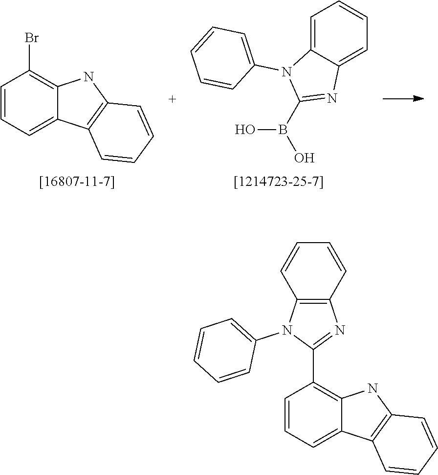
C1=CC=C2C(=C1Br)NC1=C2C=CC=C1.C1=C2C(=CC=C1)N=C(B(O)O)N2C1=CC=CC=C1.C1=CC=C2C(=C1C1=NC3=C(N1C1=CC=CC=C1)C=CC=C3)NC1=C2C=CC=C1
